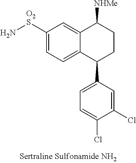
C12=CC([O2S]N)=CC=C1C(C1=CC=C(Cl)C(Cl)=C1)CCC2[NHMe]
